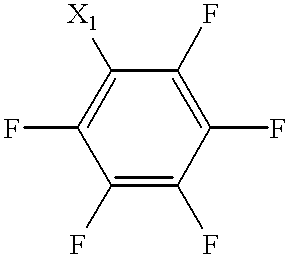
C1([X1])=C(F)C(F)=C(F)C(F)=C1F
